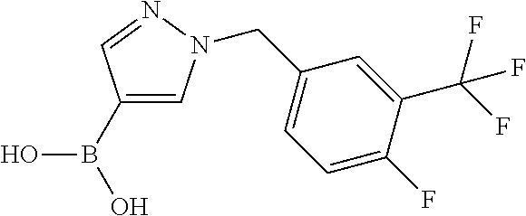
OB(C1=CN(CC2=CC=C(F)C(C(F)(F)F)=C2)N=C1)O
